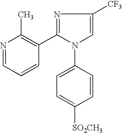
N1(C2=CC=C([SO2CH3])C=C2)C=C([CF3])N=C1C1=C(C)N=CC=C1
